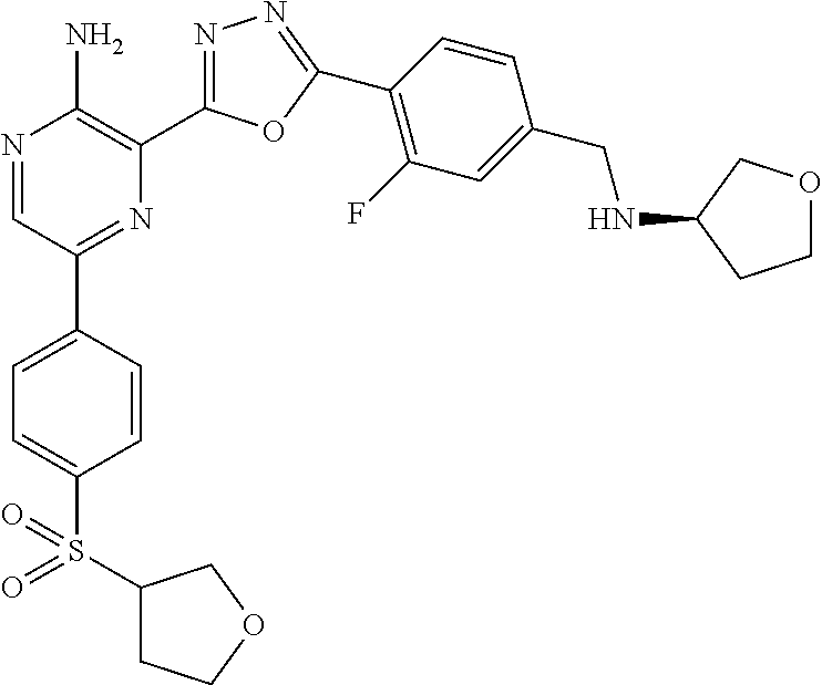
N1=CC(C2=CC=C(S(=O)(C3CCOC3)=O)C=C2)=NC(C2=NN=C(C3=C(F)C=C(CNC4CCOC4)C=C3)O2)=C1N
